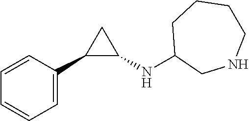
C1(C2=CC=CC=C2)C(NC2CNCCCC2)C1
